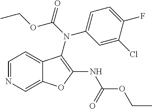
C1=C2C(=CC=N1)C(N(C(OCC)=O)C1=CC=C(F)C(Cl)=C1)=C(NC(OCC)=O)O2
